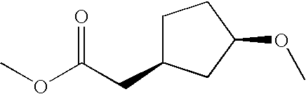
C1C(CC(OC)=O)CC(OC)C1
